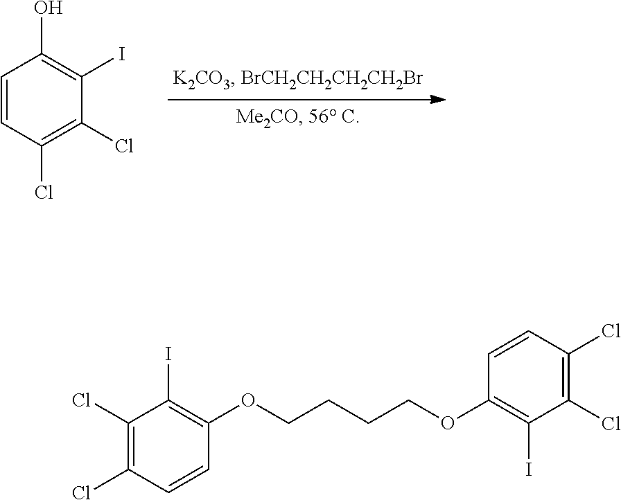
C1=CC(Cl)=C(Cl)C(I)=C1O.C1(Cl)=C(Cl)C=CC(OCCCCOC2=C(I)C(Cl)=C(Cl)C=C2)=C1I
